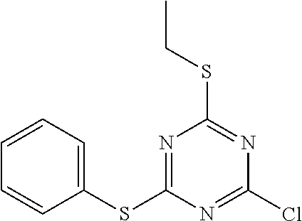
C1=CC=C(SC2=NC(SCC)=NC(Cl)=N2)C=C1
